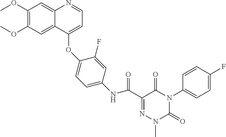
N1=C(C(NC2=CC=C(OC3=CC=NC4=CC(OC)=C(OC)C=C43)C(F)=C2)=O)C(=O)N(C2=CC=C(F)C=C2)C(=O)N1C
